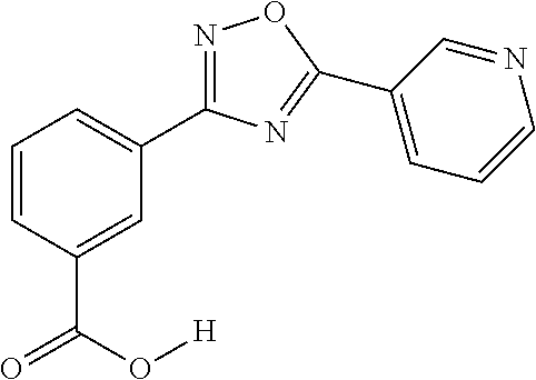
C1=CC(C(O[H])=O)=CC(C2=NOC(C3=CC=CN=C3)=N2)=C1
